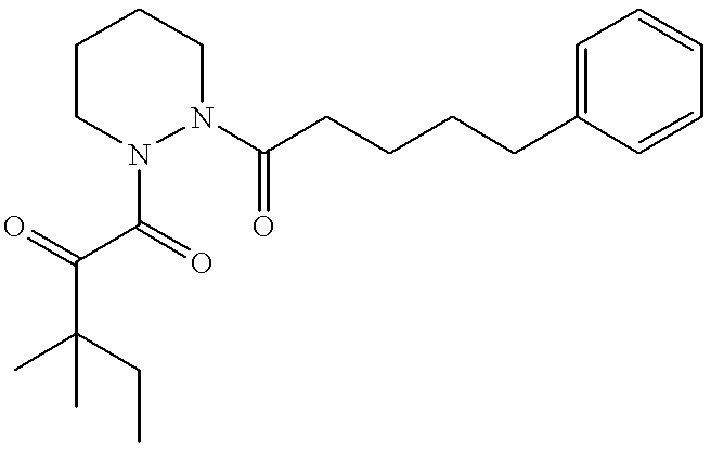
CC(CC)(C)C(=O)C(=O)N1N(C(CCCCC2=CC=CC=C2)=O)CCCC1
